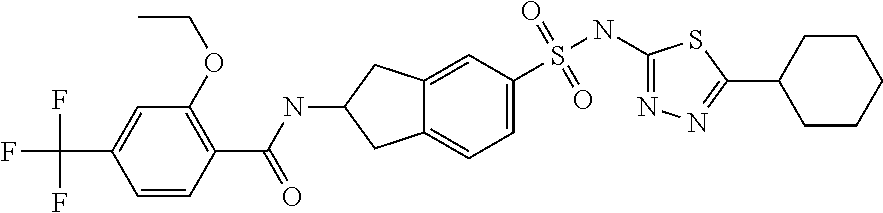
C1(NS(=O)(=O)C2=CC=C3C(=C2)CC(NC(C2=C(OCC)C=C(C(F)(F)F)C=C2)=O)C3)=NN=C(C2CCCCC2)S1
